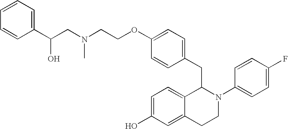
O(C1=CC=C(CC2C3=CC=C(O)C=C3CCN2C2=CC=C(F)C=C2)C=C1)CCN(CC(C1=CC=CC=C1)O)C
